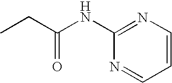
CCC(NC1=NC=CC=N1)=O
